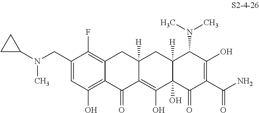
C1(CN(C2CC2)C)=CC(O)=C2C(=C1F)CC1([H])CC3([H])C(O)(C(O)=C1C2=O)C(=O)C(C(N)=O)=C(O)C3N(C)C
